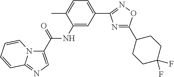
C1(C(NC2=CC(C3=NOC(C4CCC(F)(F)CC4)=N3)=CC=C2C)=O)=CN=C2N1C=CC=C2
